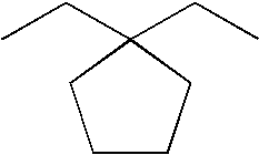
C1(CC)(CC)CCCC1
